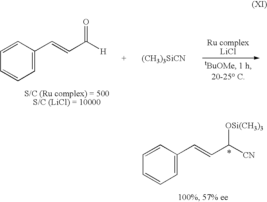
C(C([H])=O)=CC1=CC=CC=C1.[(CH3)3SiCN].C(C([CN])[OSi(CH3)3])=CC1=CC=CC=C1
